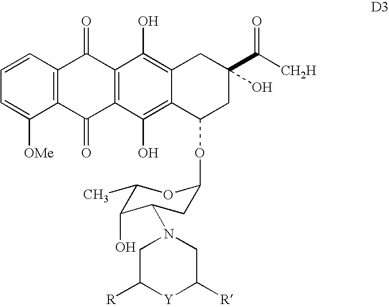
C12=C(C=CC=C1[OMe])C(=O)C1=C(C2=O)C(O)=C2C(=C1O)CC(C([CH2H])=O)(O)CC2OC1CC(N2CC([R])[Y]C([R])C2)C(O)C(C)O1
